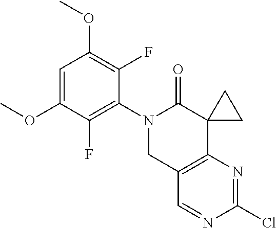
C12=C(N=C(Cl)N=C1)C1(C(=O)N(C3=C(F)C(OC)=CC(OC)=C3F)C2)CC1
